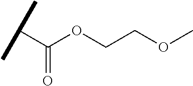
C(=O)(C(C)C)OCCOC
